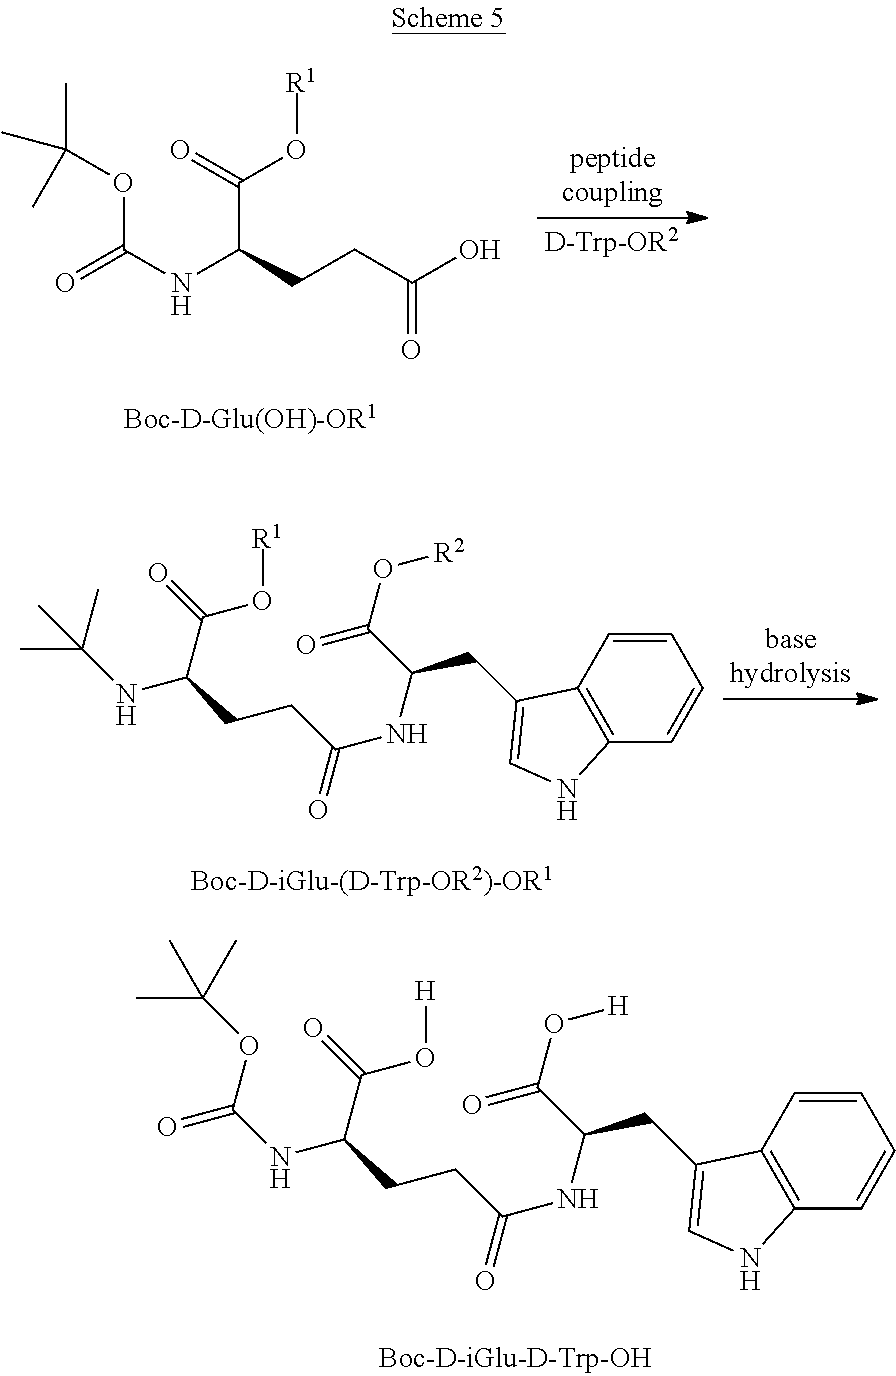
O=C(NC(CCC(O)=O)C(=O)O[R1])OC(C)(C)C.[D-Trp-OR2].C(C(CCC(NC(CC1=CNC2=C1C=CC=C2)C(O[R2])=O)=O)NC(C)(C)C)(=O)O[R1].C(C(CCC(NC(CC1=CNC2=C1C=CC=C2)C(O[H])=O)=O)NC(=O)OC(C)(C)C)(=O)O[H]
